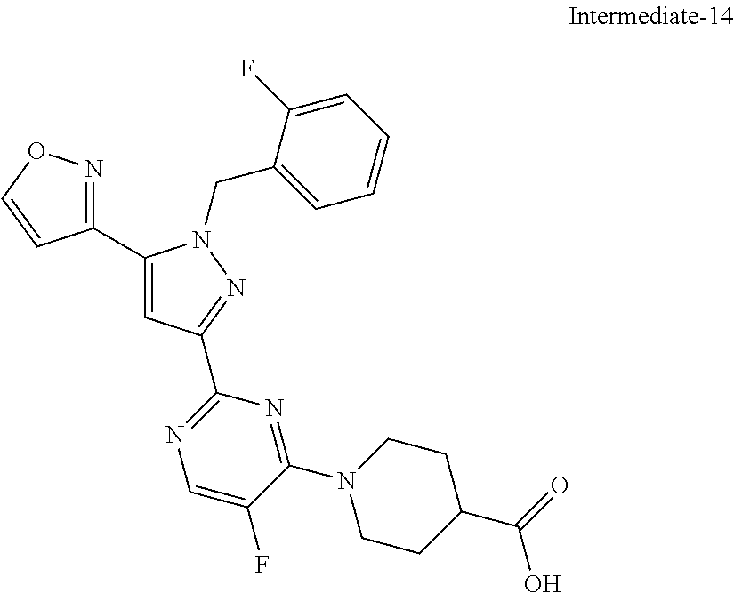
C1(C2=CC(C3=NC=C(F)C(N4CCC(C(=O)O)CC4)=N3)=NN2CC2=CC=CC=C2F)=NOC=C1
